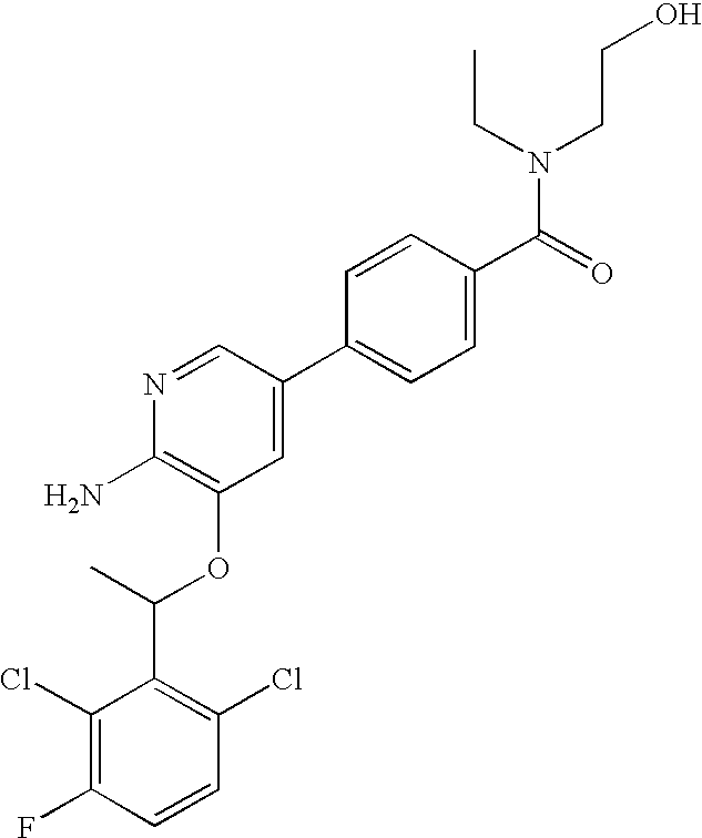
C1(Cl)=C(F)C=CC(Cl)=C1C(C)OC1=C(N)N=CC(C2=CC=C(C(=O)N(CC)CCO)C=C2)=C1
